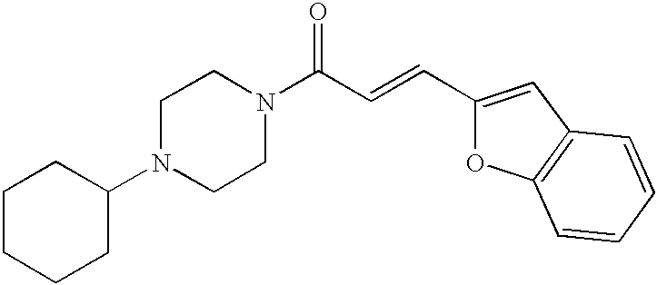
C1CCCC(N2CCN(C(C=CC3=CC4=C(O3)C=CC=C4)=O)CC2)C1
